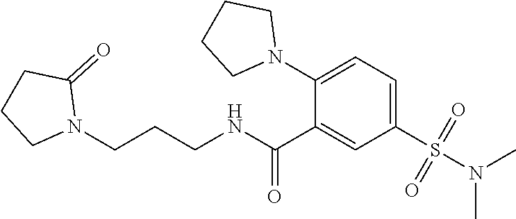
N1(CCCNC(C2=CC(S(N(C)C)(=O)=O)=CC=C2N2CCCC2)=O)C(=O)CCC1
